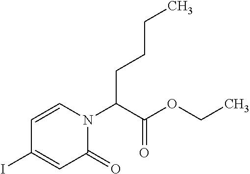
C(C(N1C=CC(I)=CC1=O)C(OCC)=O)CCC
